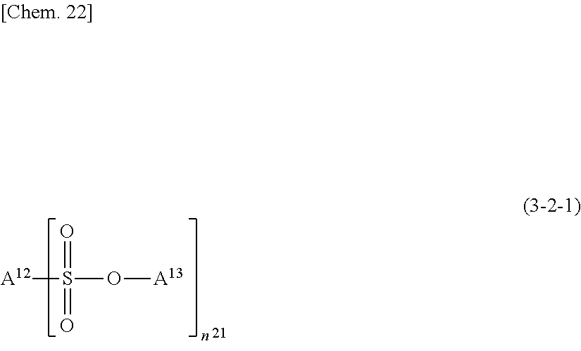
[A12]S(O[A13])(=O)=O
